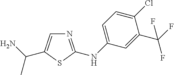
C1(Cl)=CC=C(NC2=NC=C(C(C)N)S2)C=C1C(F)(F)F
